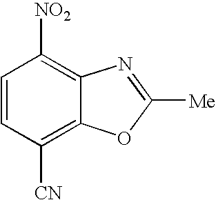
C1=CC([CN])=C2C(=C1[NO2])N=C([Me])O2
